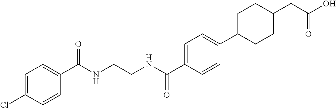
C1(Cl)=CC=C(C(NCCNC(C2=CC=C(C3CCC(CC(O)=O)CC3)C=C2)=O)=O)C=C1
